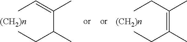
[(CH2)n].C(C(=CC)C)(CC)C.C(=C(CC)C)(CC)C.[(CH2)n]
